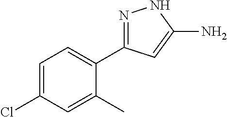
C1=C(Cl)C=C(C)C(C2=NNC(N)=C2)=C1
